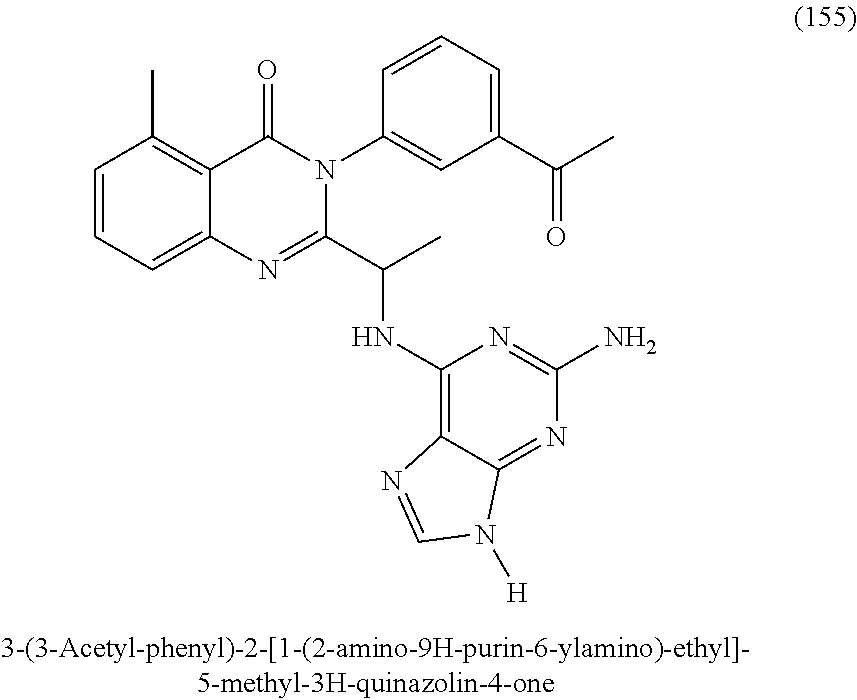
C1=CC=C2C(=C1C)C(=O)N(C1=CC(C(C)=O)=CC=C1)C(C(C)NC1=C3C(=NC(N)=N1)N([H])C=N3)=N2
